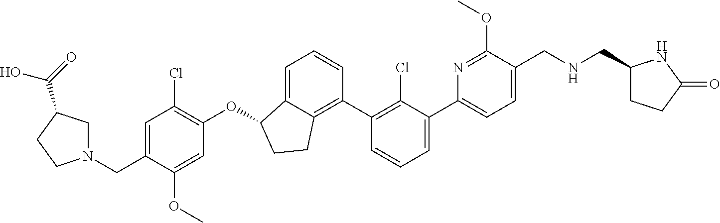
C1=C(C2=CC=CC(C3=C4C(=CC=C3)C(OC3=C(Cl)C=C(CN5CC(C(=O)O)CC5)C(OC)=C3)CC4)=C2Cl)N=C(OC)C(CNCC2CCC(=O)N2)=C1
